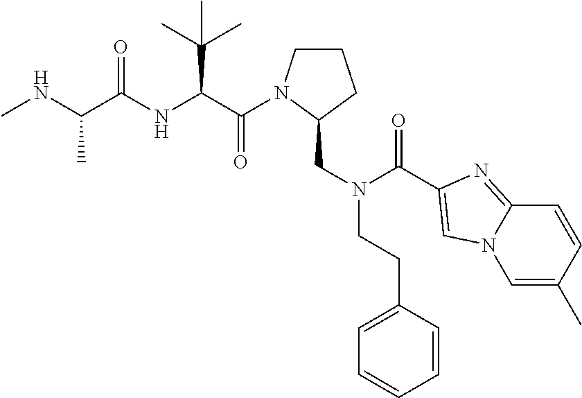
C1CN(C(=O)C(C(C)(C)C)NC(=O)C(C)NC)C(CN(C(=O)C2=CN3C(=N2)C=CC(C)=C3)CCC2=CC=CC=C2)C1
